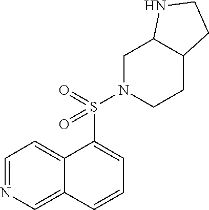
C1=NC=C2C(=C1)C(S(=O)(=O)N1CCC3C(C1)NCC3)=CC=C2
